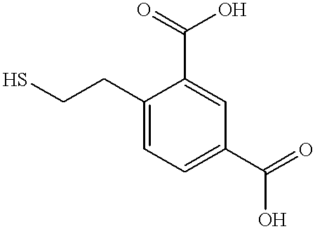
C1(CCS)=CC=C(C(=O)O)C=C1C(=O)O
